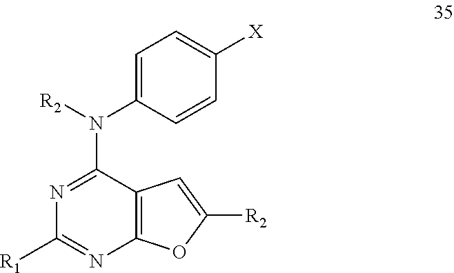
N(C1=NC([R1])=NC2=C1C=C([R2])O2)([R2])C1=CC=C([X])C=C1
